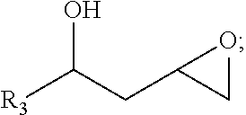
C(O)(CC1CO1)[R3]
